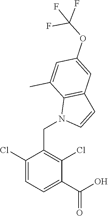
C1(Cl)=CC=C(C(O)=O)C(Cl)=C1CN1C=CC2=C1C(C)=CC(OC(F)(F)F)=C2
